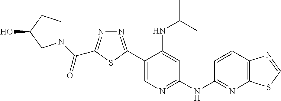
C12=C(C=CC(NC3=NC=C(C4=NN=C(C(N5CCC(O)C5)=O)S4)C(NC(C)C)=C3)=N1)N=CS2
